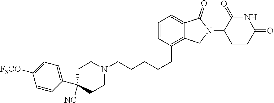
C1=CC(CCCCCN2CCC([NC])(C3=CC=C([F3CO])C=C3)CC2)=C2C(=C1)C(=O)N(C1CCC(=O)NC1=O)C2
